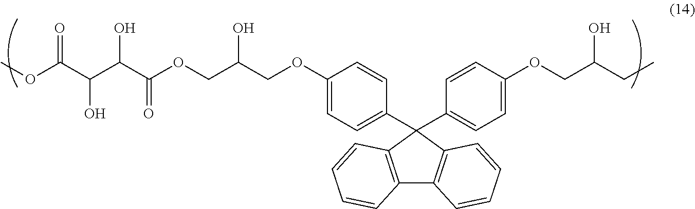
C12=C(C(C3=CC=C(OCC(CC)O)C=C3)(C3=CC=C(OCC(COC(C(C(C(OC)=O)O)O)=O)O)C=C3)C3=C1C=CC=C3)C=CC=C2
